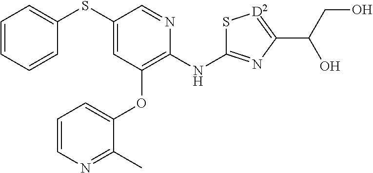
C1=CC=CC(SC2=CC(OC3=CC=CN=C3C)=C(NC3=NC(C(CO)O)=[D2]S3)N=C2)=C1
